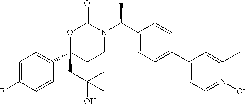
C1=C(F)C=CC(C2(CC(O)(C)C)CCN(C(C3=CC=C(C4=CC(C)=[N+]([O-])C(C)=C4)C=C3)C)C(=O)O2)=C1
